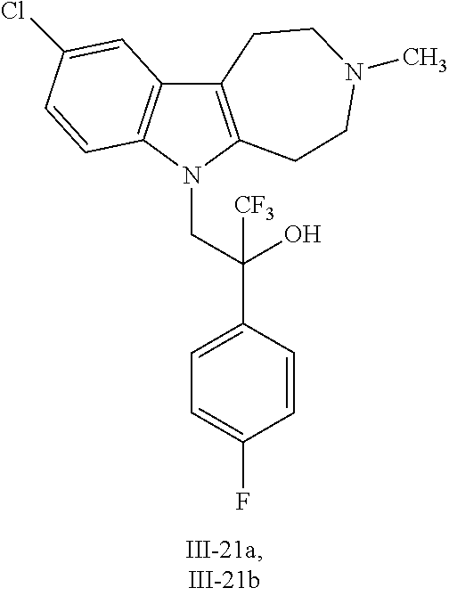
C12=C(N(CC(C3=CC=C(F)C=C3)(O)[CF3])C3=C1C=C(Cl)C=C3)CCN(C)CC2
